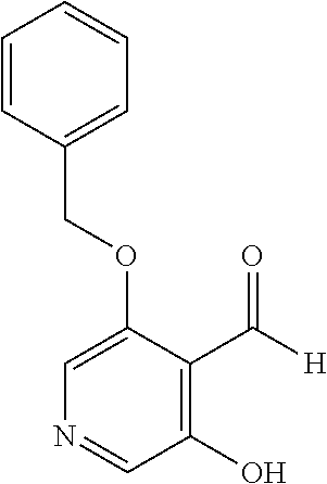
C(OC1=CN=CC(O)=C1C([H])=O)C1=CC=CC=C1
